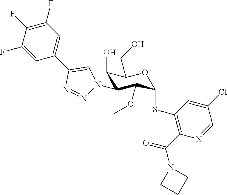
C1(O)C(N2N=NC(C3=CC(F)=C(F)C(F)=C3)=C2)C(OC)C(SC2=C(C(N3CCC3)=O)N=CC(Cl)=C2)OC1CO
